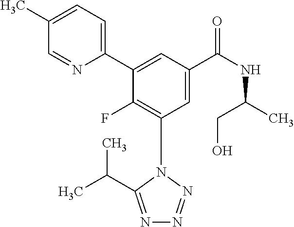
C1=C(C)C=NC(C2=CC(C(NC(C)CO)=O)=CC(N3C(C(C)C)=NN=N3)=C2F)=C1
